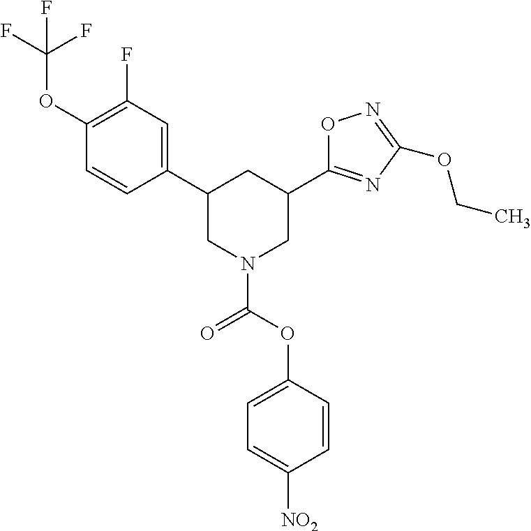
C1(C2CN(C(OC3=CC=C([NO2])C=C3)=O)CC(C3=NC(OCC)=NO3)C2)=CC(F)=C(OC(F)(F)F)C=C1
